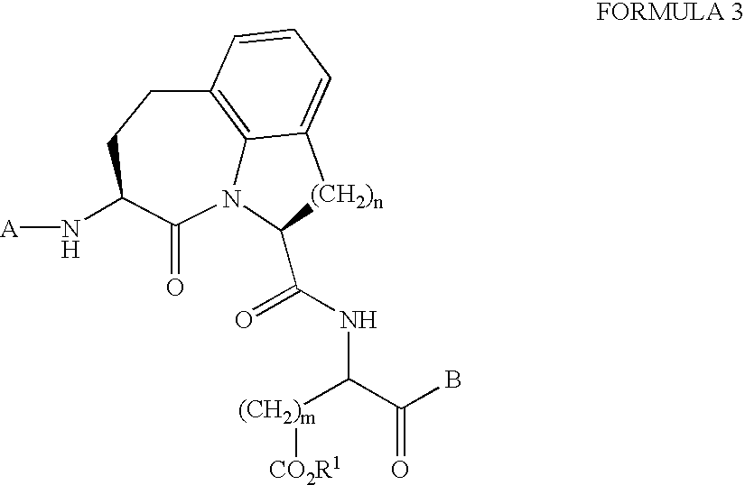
N12C3=C(CCC(N[A])C1=O)C=CC=C3[(CH2)n]C2C(NC([(CH2)m][CO2R1])C(B)=O)=O
